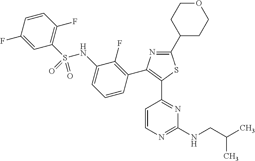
C1(C2CCOCC2)=NC(C2=C(F)C(NS(C3=C(F)C=CC(F)=C3)(=O)=O)=CC=C2)=C(C2=NC(NCC(C)C)=NC=C2)S1
